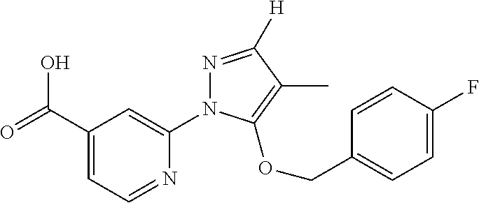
OC(C1=CC=NC(N2N=C([H])C(C)=C2OCC2=CC=C(F)C=C2)=C1)=O
